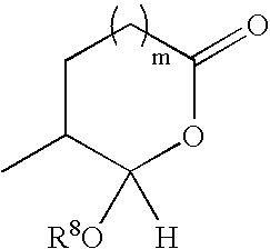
C1C(C)C([R8O])([H])OC(=O)C1
